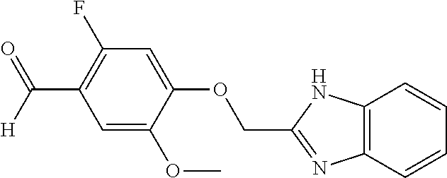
C1=C(OCC2=NC3=C(N2)C=CC=C3)C(OC)=CC(C(=O)[H])=C1F
